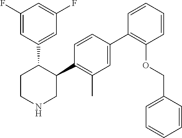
C1(F)=CC(C2CCNCC2C2=C(C)C=C(C3=C(OCC4=CC=CC=C4)C=CC=C3)C=C2)=CC(F)=C1
